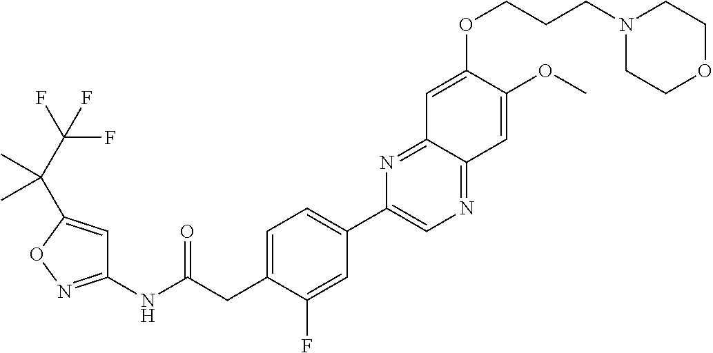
C1(NC(CC2=CC=C(C3=CN=C4C(=N3)C=C(OCCCN3CCOCC3)C(OC)=C4)C=C2F)=O)=NOC(C(C(F)(F)F)(C)C)=C1
